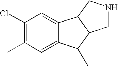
C1(Cl)=C(C)C=C2C(=C1)C1C(C2C)CNC1
